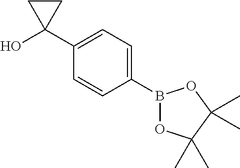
B1(C2=CC=C(C3(O)CC3)C=C2)OC(C)(C)C(C)(C)O1
